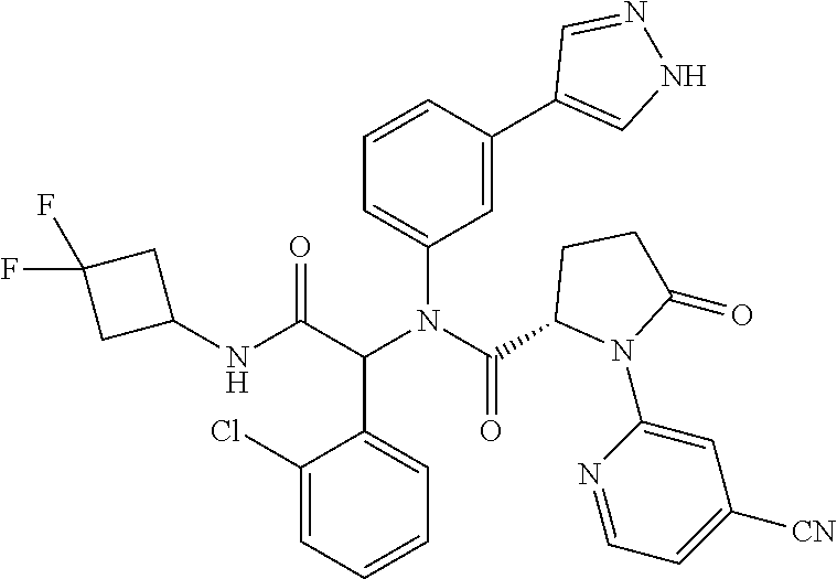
C1=CC=C(Cl)C(C(C(NC2CC(F)(F)C2)=O)N(C(=O)C2N(C3=CC([CN])=CC=N3)C(=O)CC2)C2=CC=CC(C3=CNN=C3)=C2)=C1
